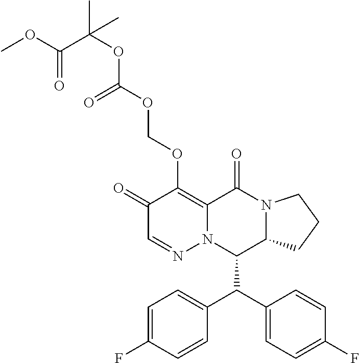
C1(=O)C=NN2C(=C1OCOC(OC(C)(C(OC)=O)C)=O)C(=O)N1C(C2C(C2=CC=C(F)C=C2)C2=CC=C(F)C=C2)CCC1
